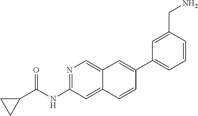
N1=C(NC(C2CC2)=O)C=C2C(=C1)C=C(C1=CC=CC(CN)=C1)C=C2
